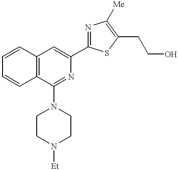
C1=CC2=C(C=C1)C(N1CCN([Et])CC1)=NC(C1=NC([Me])=C(CCO)S1)=C2
